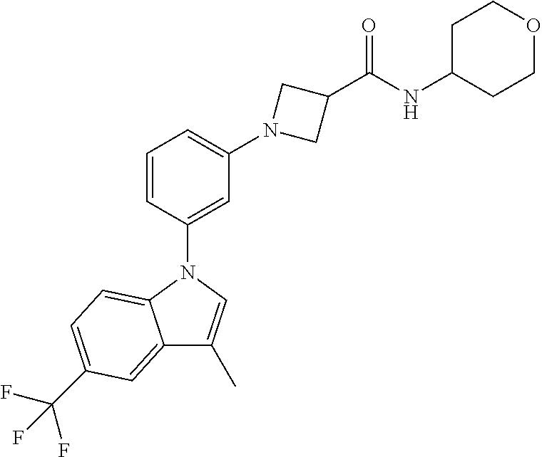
C1=CC(N2C3=CC=C(C(F)(F)F)C=C3C(C)=C2)=CC(N2CC(C(NC3CCOCC3)=O)C2)=C1
